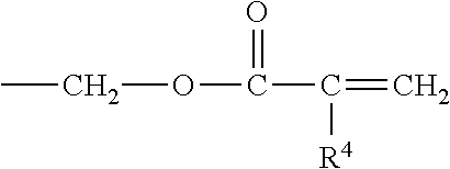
C(OC(C(=C)[R4])=O)C
